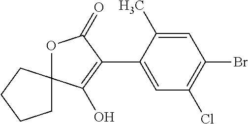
O1C(=O)C(C2=CC(Cl)=C(Br)C=C2C)=C(O)C12CCCC2
